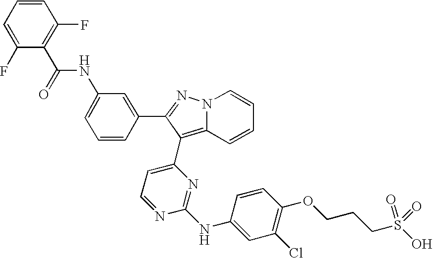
N(C1=CC=CC(C2=NN3C=CC=CC3=C2C2=CC=NC(NC3=CC(Cl)=C(OCCCS(O)(=O)=O)C=C3)=N2)=C1)C(C1=C(F)C=CC=C1F)=O
